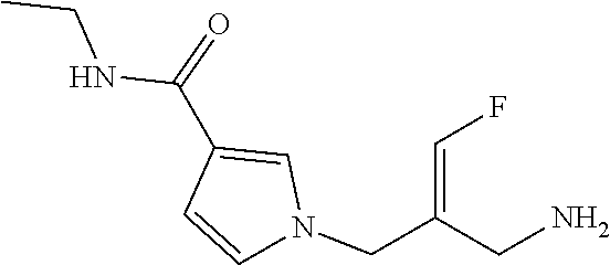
N(C(C1=CN(CC(=CF)CN)C=C1)=O)CC
